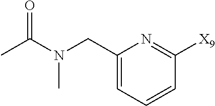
C1(CN(C(C)=O)C)=CC=CC([X9])=N1
